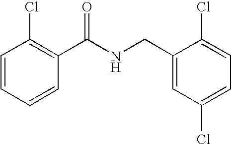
C1=CC=CC(C(NCC2=CC(Cl)=CC=C2Cl)=O)=C1Cl
